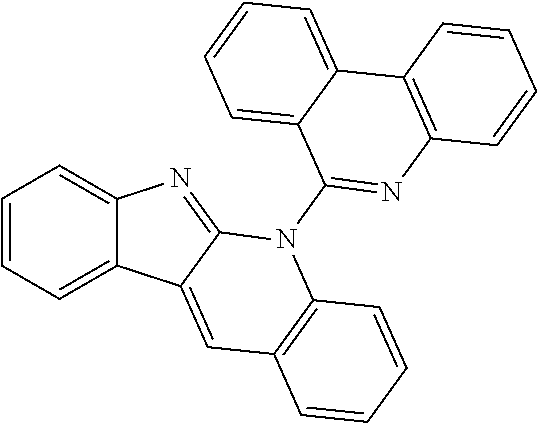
C1=CC=C2C(=C1)N=C1C2=CC2=C(N1C1=NC3=C(C4=CC=CC=C14)C=CC=C3)C=CC=C2
